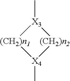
[X4]1(C)[(CH2)n2][X3](C)[(CH2)n1]1
